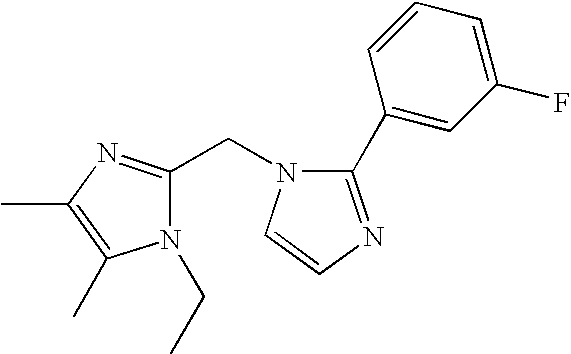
C1=C(C2=NC=CN2CC2=NC(C)=C(C)N2CC)C=CC=C1F
